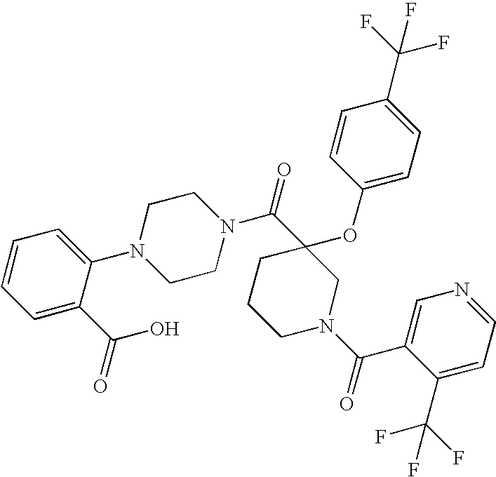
C1=C(C(=O)O)C(N2CCN(C(C3(OC4=CC=C(C(F)(F)F)C=C4)CCCN(C(=O)C4=CN=CC=C4C(F)(F)F)C3)=O)CC2)=CC=C1
